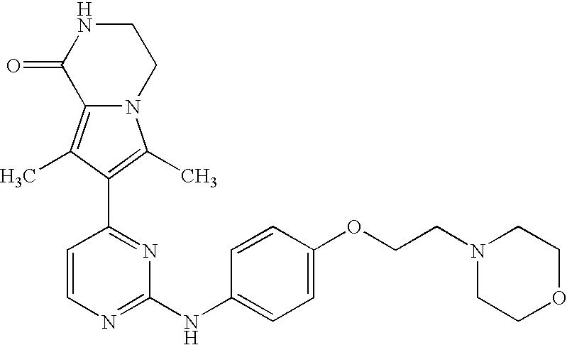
N12C(=C(C)C(C3=NC(NC4=CC=C(OCCN5CCOCC5)C=C4)=NC=C3)=C1C)C(=O)NCC2
